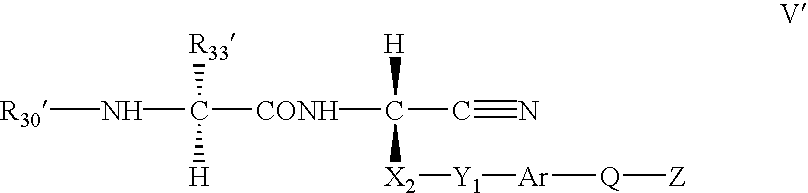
[R30]NC([H])([R33])[CONH]C(C#N)([H])[X2][Y1][Ar][Q][Z]
